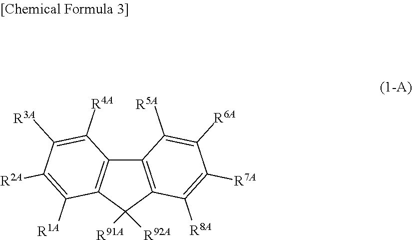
C12=C(C([R91A])([R92A])C3=C1C([R4A])=C([R3A])C([R2A])=C3[R1A])C([R8A])=C([R7A])C([R6A])=C2[R5A]
